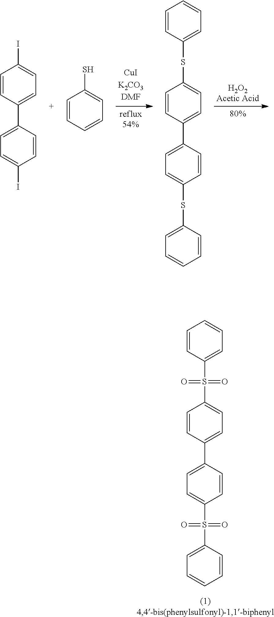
C1=CC(C2=CC=C(I)C=C2)=CC=C1I.C1=CC=CC=C1S.C1=CC(C2=CC=C(SC3=CC=CC=C3)C=C2)=CC=C1SC1=CC=CC=C1.C1=CC(C2=CC=C(S(C3=CC=CC=C3)(=O)=O)C=C2)=CC=C1S(C1=CC=CC=C1)(=O)=O
